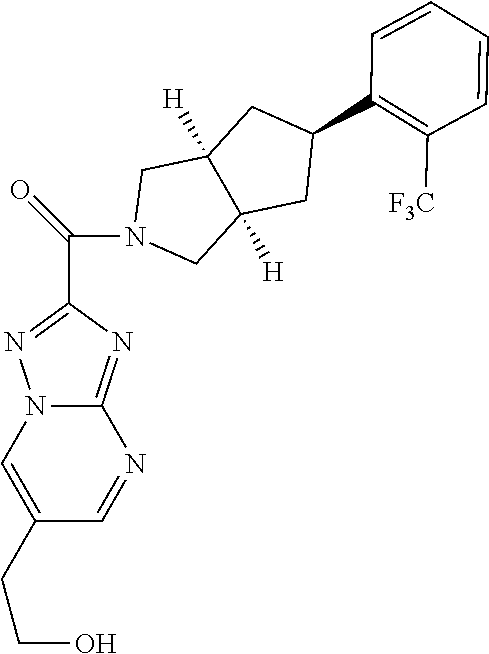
C12=NC(C(N3CC4([H])C([H])(C3)CC(C3=C([F3C])C=CC=C3)C4)=O)=NN1C=C(CCO)C=N2
